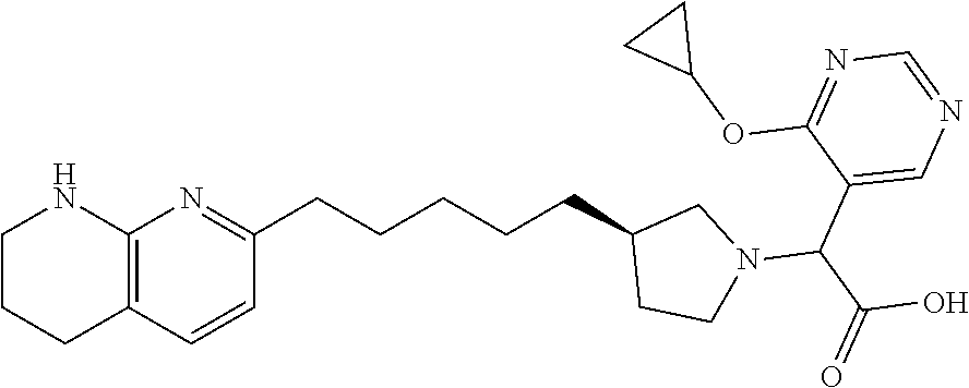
C12=C(C=CC(CCCCCC3CCN(C(C4=CN=CN=C4OC4CC4)C(O)=O)C3)=N1)CCCN2
